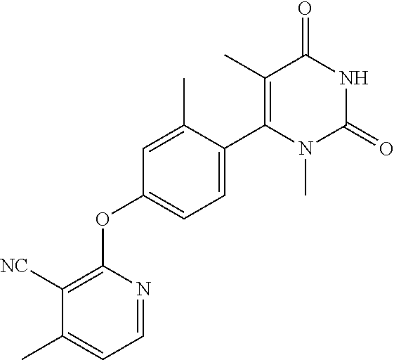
C1([NC])=C(OC2=CC=C(C3=C(C)C(=O)NC(=O)N3C)C(C)=C2)N=CC=C1C
